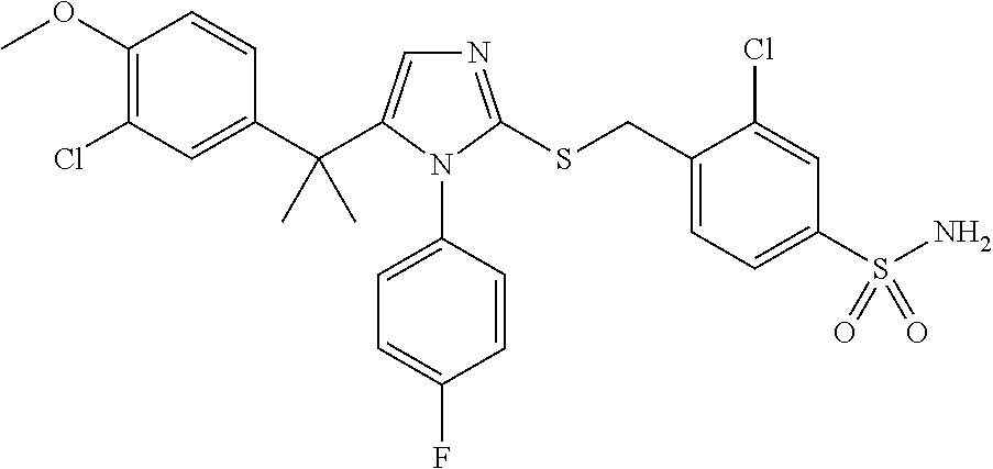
C1(C(C2=CN=C(SCC3=CC=C(S(N)(=O)=O)C=C3Cl)N2C2=CC=C(F)C=C2)(C)C)=CC(Cl)=C(OC)C=C1
